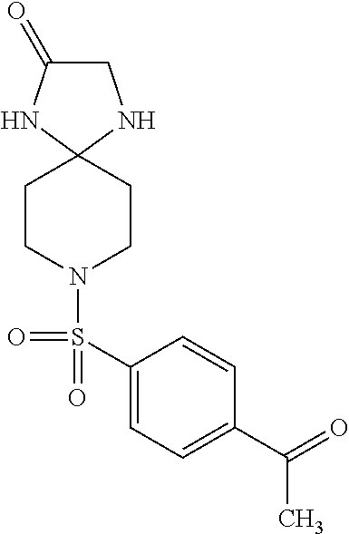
C1C(=O)NC2(N1)CCN(S(C1=CC=C(C(=O)C)C=C1)(=O)=O)CC2
